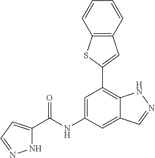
C12=C(C=CC=C1)C=C(C1=C3C(=CC(NC(=O)C4=CC=NN4)=C1)C=NN3)S2
